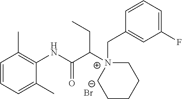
C1=CC=C(C)C(NC(C([N+]2(CC3=CC(F)=CC=C3)CCCCC2)CC)=O)=C1C.[Br-]
